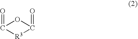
C1(=O)OC(=O)[R3]1
